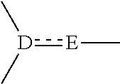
[E](C):[D](C)C
